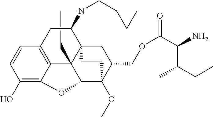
C1CN(CC2CC2)C2C34C15C1=C(C=CC(O)=C1OC5C(OC)(C(COC(=O)C(C(CC)C)N)C3)CC4)C2
